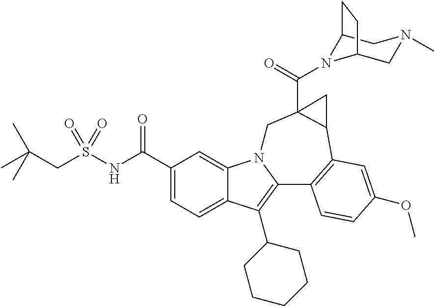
C1(C(NS(CC(C)(C)C)(=O)=O)=O)=CC=C2C(=C1)N1C(=C2C2CCCCC2)C2=C(C3C(C(=O)N4C5CN(C)CC4CC5)(C1)C3)C=C(OC)C=C2
